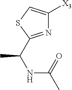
N1=C(C(NC(C)=O)C)SC=C1[X3]
